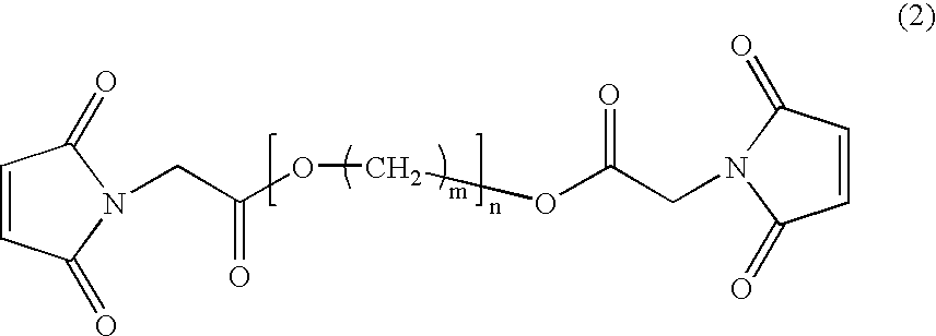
C1=CC(=O)N(CC(OCOC(CN2C(=O)C=CC2=O)=O)=O)C1=O
